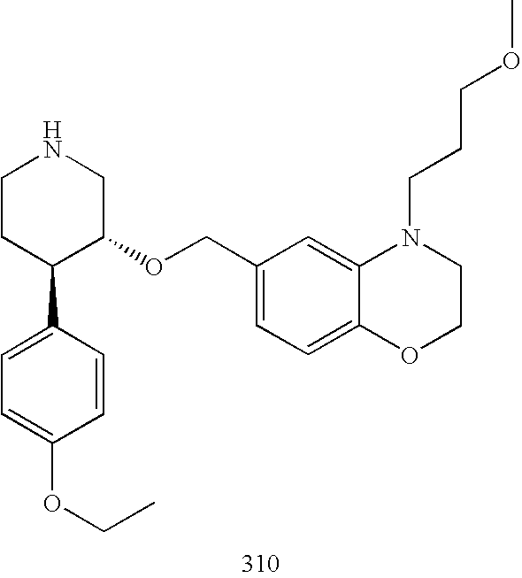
C1CC(C2=CC=C(OCC)C=C2)C(OCC2=CC=C3C(=C2)N(CCCOC)CCO3)CN1
